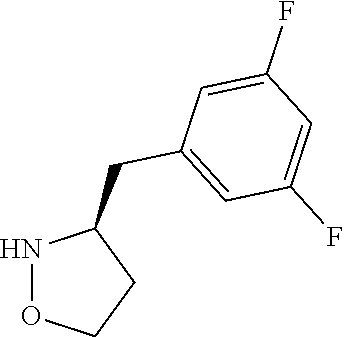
N1OCCC1CC1=CC(F)=CC(F)=C1
